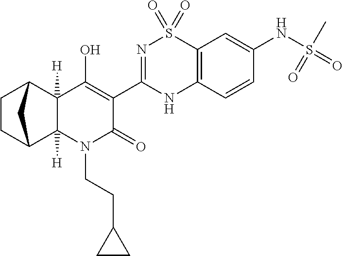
C1CC2C3([H])C([H])(C1C2)C(O)=C(C1=NS(=O)(=O)C2=C(N1)C=CC(NS(=O)(=O)C)=C2)C(=O)N3CCC1CC1
